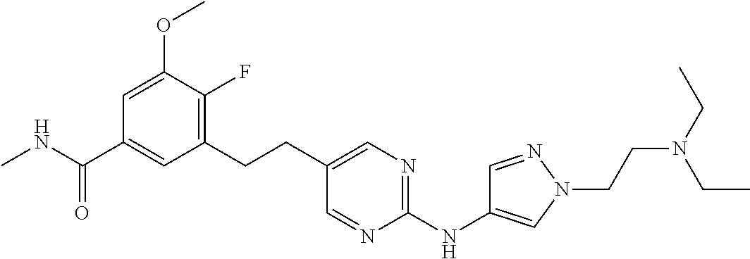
CNC(C1=CC(CCC2=CN=C(NC3=CN(CCN(CC)CC)N=C3)N=C2)=C(F)C(OC)=C1)=O
